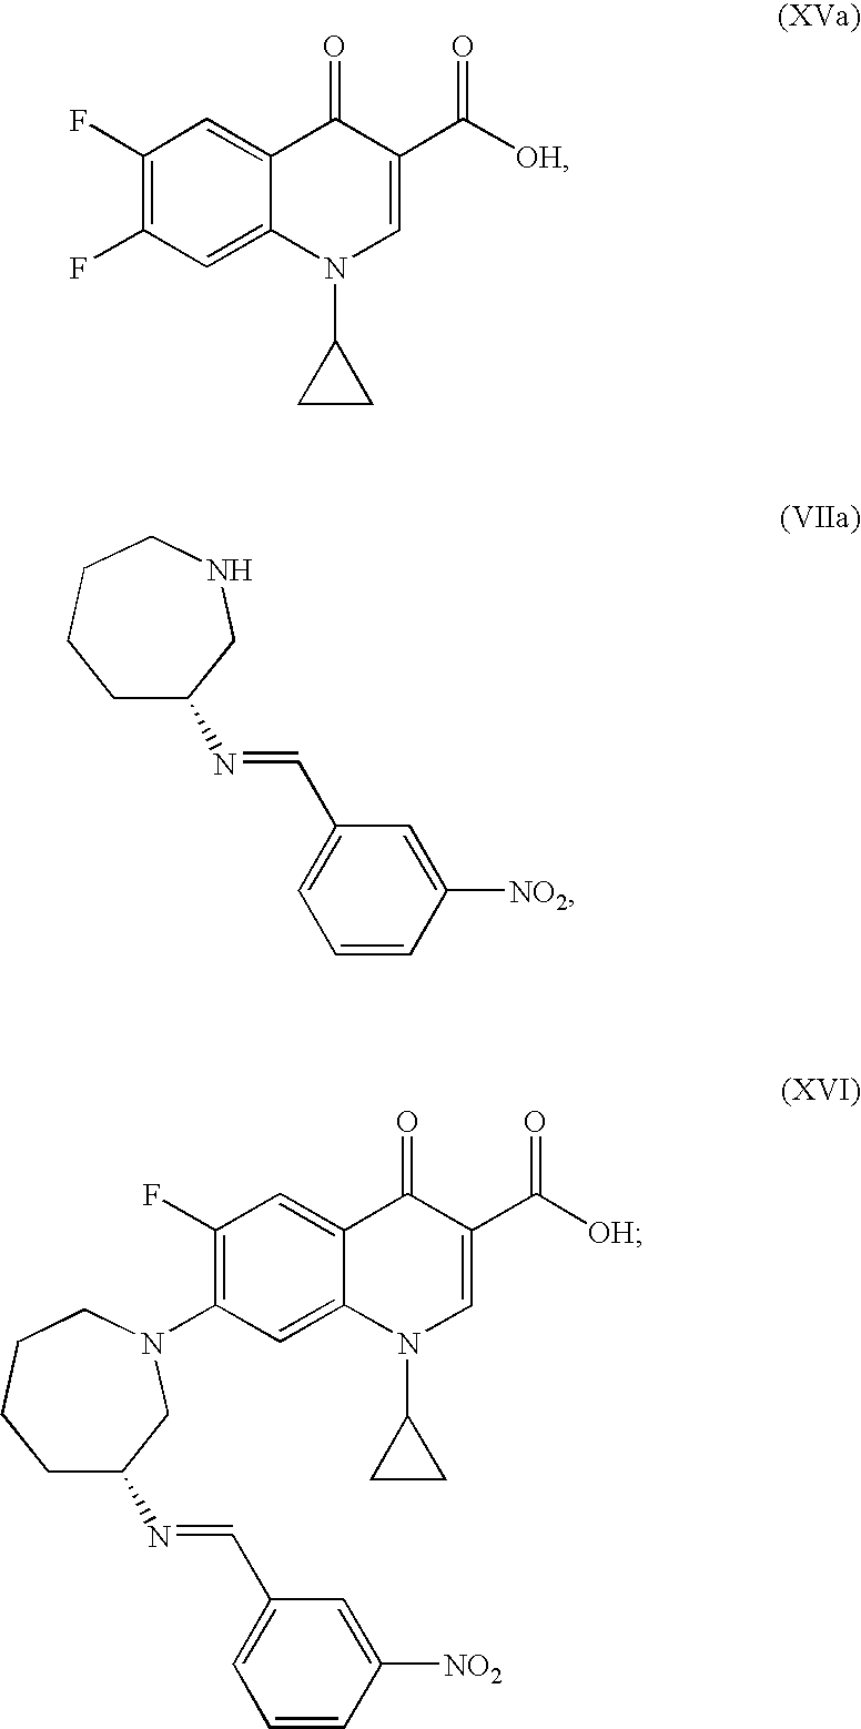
C1(F)=C(F)C=C2C(=C1)C(=O)C(C([OH])=O)=CN2C1CC1.C1C(N=CC2=CC=CC([NO2])=C2)CNCCC1.C1C(N=CC2=CC=CC([NO2])=C2)CN(C2=C(F)C=C3C(=C2)N(C2CC2)C=C(C([OH])=O)C3=O)CCC1
